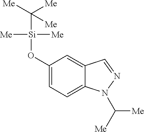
C1(O[Si]([Me])([Me])C([Me])([Me])[Me])=CC=C2C(=C1)C=NN2C([Me])[Me]
